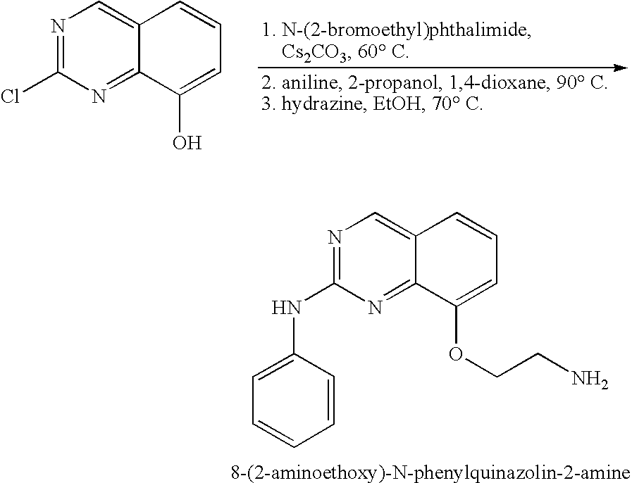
N1=C(Cl)N=C2C(=C1)C=CC=C2O.N1=C(NC2=CC=CC=C2)N=C2C(=C1)C=CC=C2OCCN
